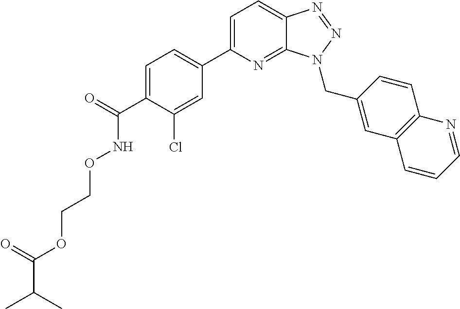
C1=C(C(=O)NOCCOC(C(C)C)=O)C(Cl)=CC(C2=CC=C3C(=N2)N(CC2=CC4=C(C=C2)N=CC=C4)N=N3)=C1
